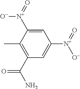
C1(C(N)=O)=C(C)C([N+](=O)[O-])=CC([N+](=O)[O-])=C1
